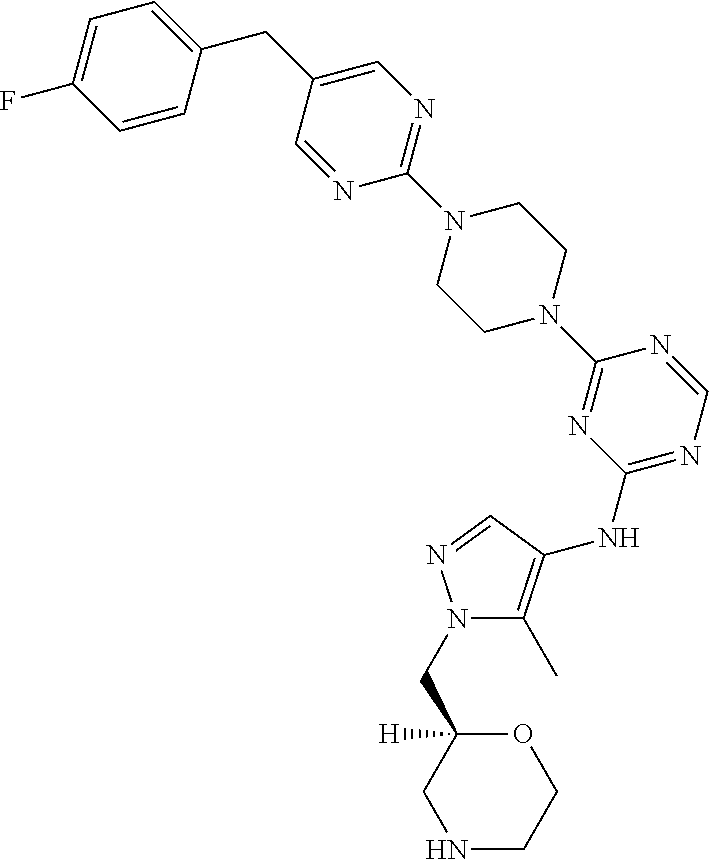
C1(N2CCN(C3=NC(NC4=C(C)N(CC5([H])CNCCO5)N=C4)=NC=N3)CC2)=NC=C(CC2=CC=C(F)C=C2)C=N1
